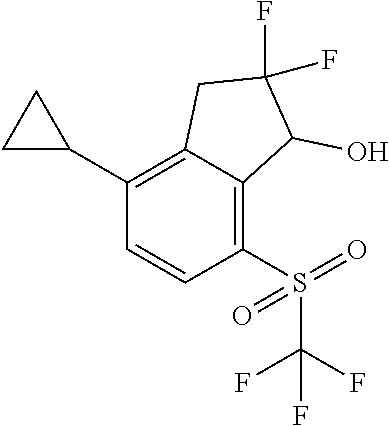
C1(C2=C3C(=C(S(=O)(=O)C(F)(F)F)C=C2)C(O)C(F)(F)C3)CC1
